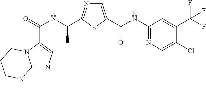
C(=O)(NC(C)C1=NC=C(C(NC2=NC=C(Cl)C(C(F)(F)F)=C2)=O)S1)C1=CN=C2N1CCCN2C
